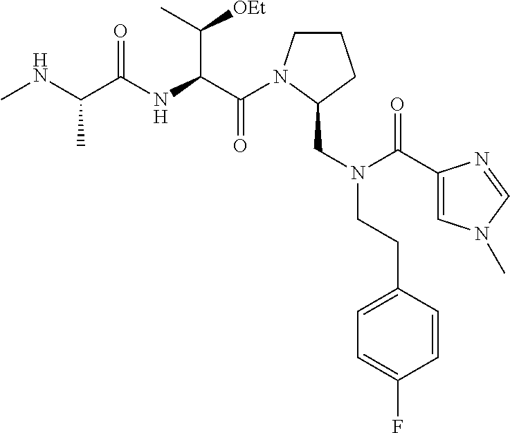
C(=O)(C(C([OEt])C)NC(=O)C(C)NC)N1CCCC1CN(CCC1=CC=C(F)C=C1)C(=O)C1=CN(C)C=N1
